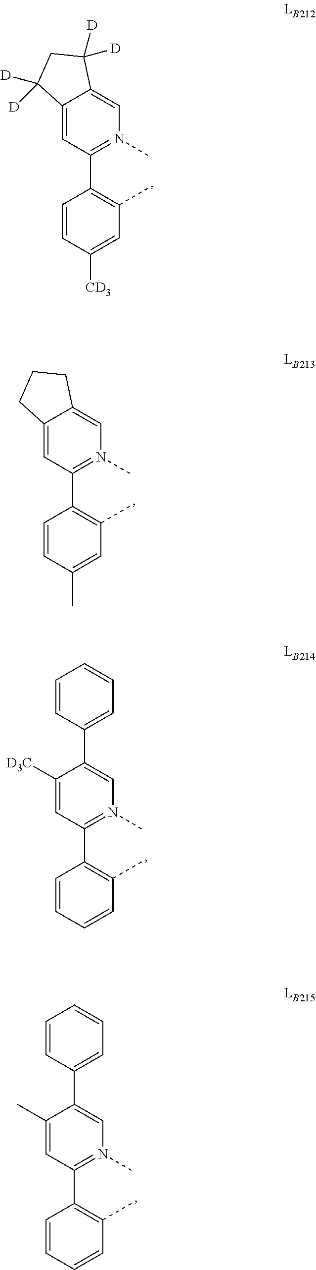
C1(C2=C(C)C=CC=C2)=N(C)C=C(C2=CC=CC=C2)C([D3C])=C1.C1(C2=C(C)C=C([CD3])C=C2)=N(C)C=C2C(=C1)C([D])([D])CC2([D])[D].C1(C2=C(C)C=C(C)C=C2)=N(C)C=C2C(=C1)CCC2.C1(C2=C(C)C=CC=C2)=N(C)C=C(C2=CC=CC=C2)C(C)=C1
